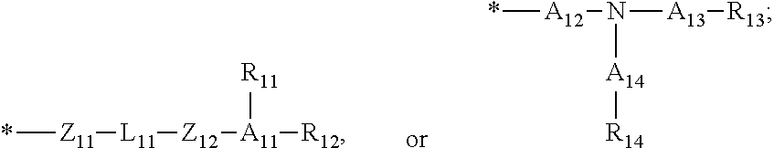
*[Z11][L11][Z12][A11]([R11])[R12].*[A12]N([A13][R13])[A14][R14]
